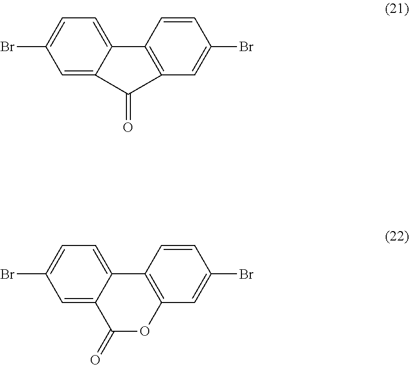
C1=C2C(=CC=C1Br)C1=C(C=C(Br)C=C1)C2=O.C1=C2C(=CC=C1Br)C1=C(C=C(Br)C=C1)OC2=O
